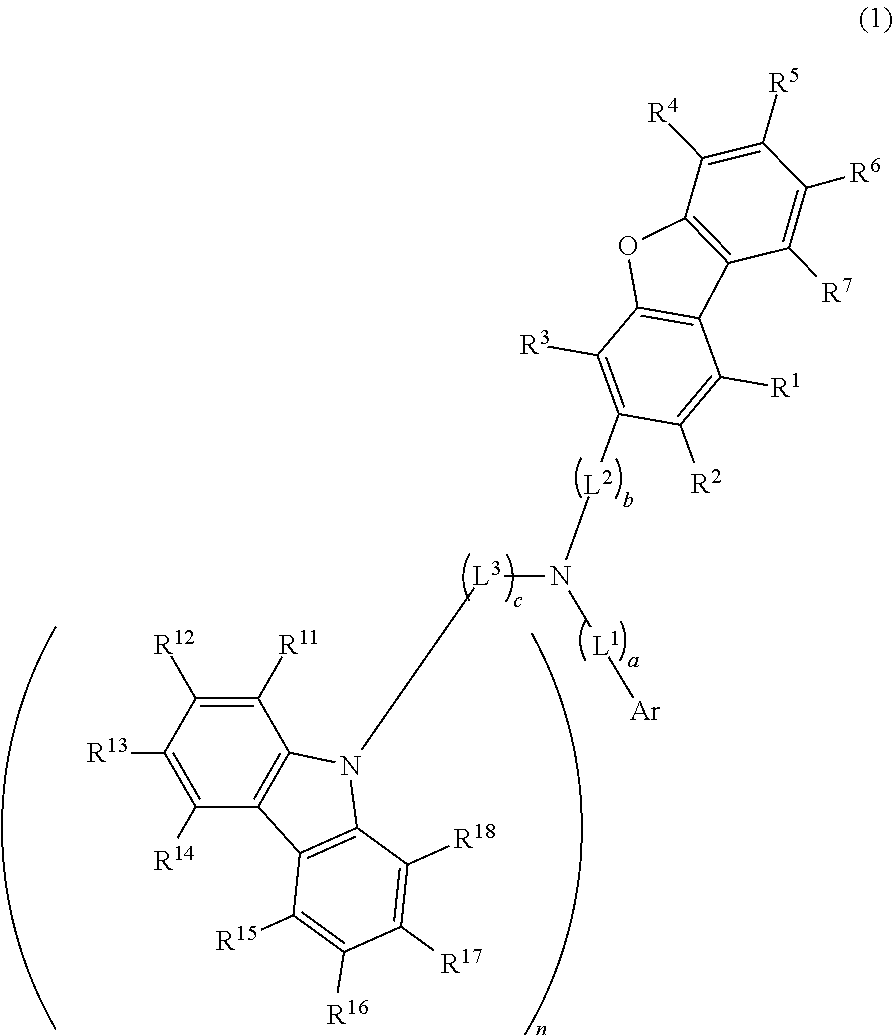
C1([R11])=C([R12])C([R13])=C([R14])C2=C1N([L3]N([L2]C1=C([R3])C3=C(C([R1])=C1[R2])C1=C(O3)C([R4])=C([R5])C([R6])=C1[R7])[L1][Ar])C1=C2C([R15])=C([R16])C([R17])=C1[R18]
